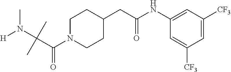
C(N1CCC(CC(NC2=CC([CF3])=CC([CF3])=C2)=O)CC1)(C(N([H])C)(C)C)=O
